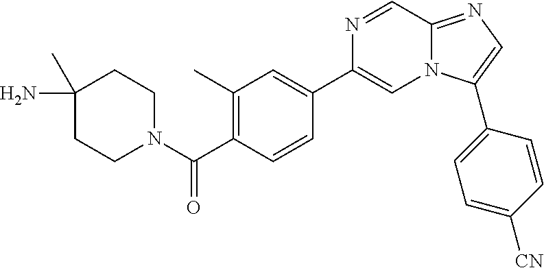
O=C(N1CCC(N)(C)CC1)C1=C(C)C=C(C2=CN3C(=NC=C3C3=CC=C([CN])C=C3)C=N2)C=C1
